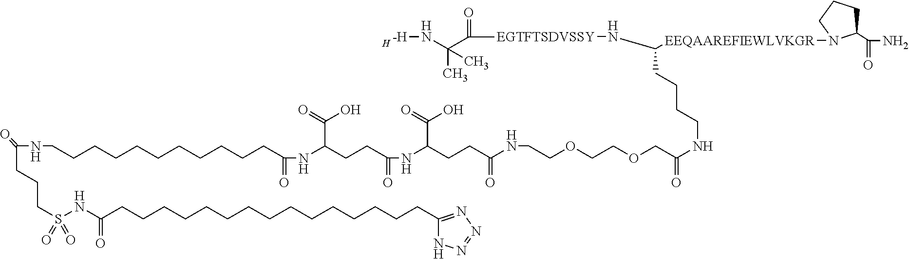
[H].N1N=NN=C1CCCCCCCCCCCCCCCC(NS(CCCC(NCCCCCCCCCCCC(=O)NC(C(O)=O)CCC(NC(C(O)=O)CCC(=O)NCCOCCOCC(=O)NCCCCC([EEQAAREFIEWLVKGR]N1C(C(=O)N)CCC1)N[EGTFTSDVSSY]C(=O)C(N[-H])(C)C)=O)=O)(=O)=O)=O
